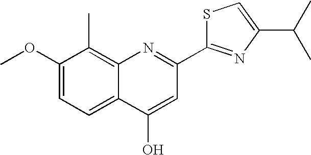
C1(OC)=CC=C2C(=C1C)N=C(C1=NC(C(C)C)=CS1)C=C2O
